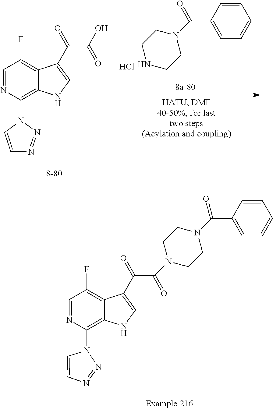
C1=CC(C(N2CCNCC2)=O)=CC=C1.Cl.C1=NC(N2C=CN=N2)=C2C(=C1F)C(C(=O)C(=O)O)=CN2.C1=NC(N2C=CN=N2)=C2C(=C1F)C(C(=O)C(=O)N1CCN(C(C3=CC=CC=C3)=O)CC1)=CN2
